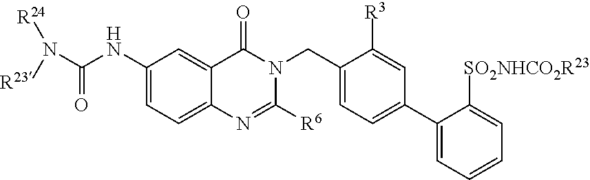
C12=CC=C(NC(=O)N([R23])[R24])C=C1C(=O)N(CC1=CC=C(C3=CC=CC=C3[SO2NHCO2R23])C=C1[R3])C([R6])=N2
